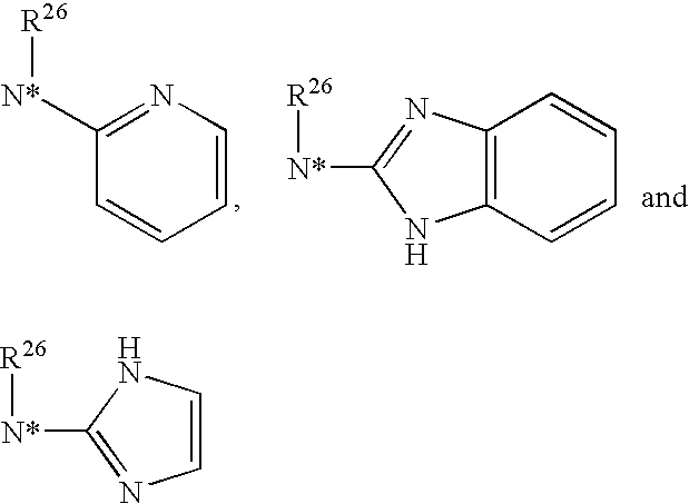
C1([N*][R26])=NC=CC=C1.C12=C(C=CC=C1)NC([N*][R26])=N2.C1=CN=C([N*][R26])N1
